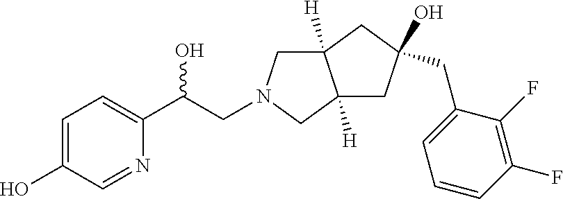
C(C(C1=CC=C(O)C=N1)O)N1CC2([H])C([H])(C1)CC(CC1=CC=CC(F)=C1F)(O)C2
